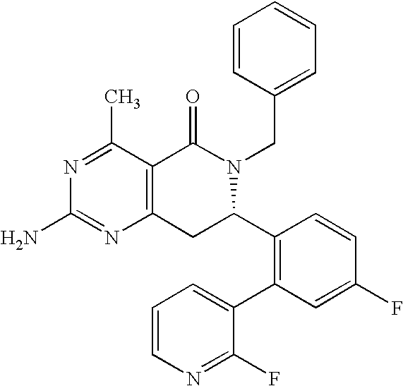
C12=C(C(C)=NC(N)=N1)C(=O)N(CC1=CC=CC=C1)C(C1=C(C3=CC=CN=C3F)C=C(F)C=C1)C2
